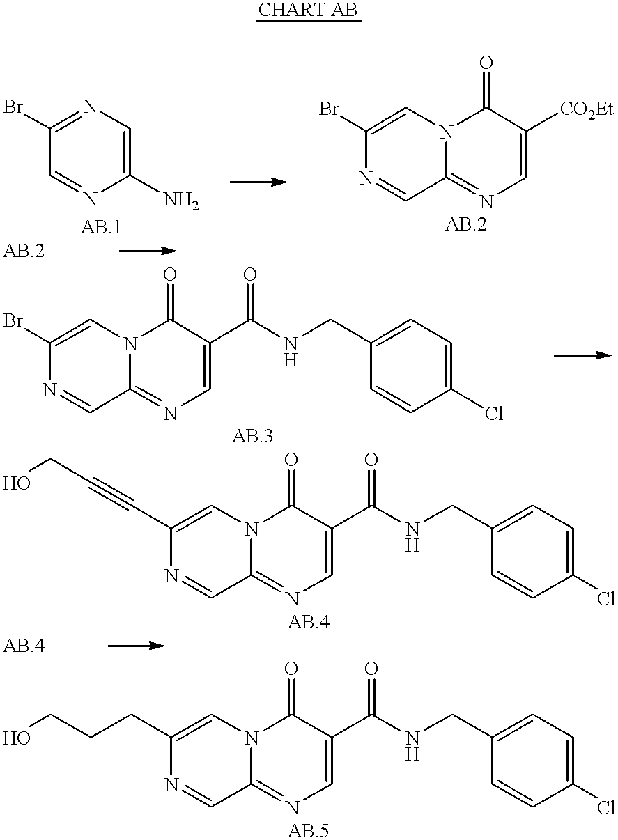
C1(Br)=NC=C(N)N=C1.C1(Br)=CN2C(=NC=C([CO2Et])C2=O)C=N1.C1(Br)=CN2C(=NC=C(C(NCC3=CC=C(Cl)C=C3)=O)C2=O)C=N1.C1(C#CCO)=CN2C(=NC=C(C(NCC3=CC=C(Cl)C=C3)=O)C2=O)C=N1.C1(CCCO)=CN2C(=NC=C(C(NCC3=CC=C(Cl)C=C3)=O)C2=O)C=N1
